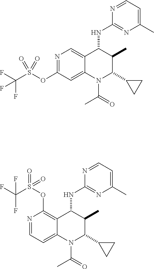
N1=C(OS(C(F)(F)F)(=O)=O)C=C2C(=C1)C(NC1=NC(C)=CC=N1)C(C)C(C1CC1)N2C(C)=O.N1=CC=C2C(=C1OS(C(F)(F)F)(=O)=O)C(NC1=NC(C)=CC=N1)C(C)C(C1CC1)N2C(C)=O
